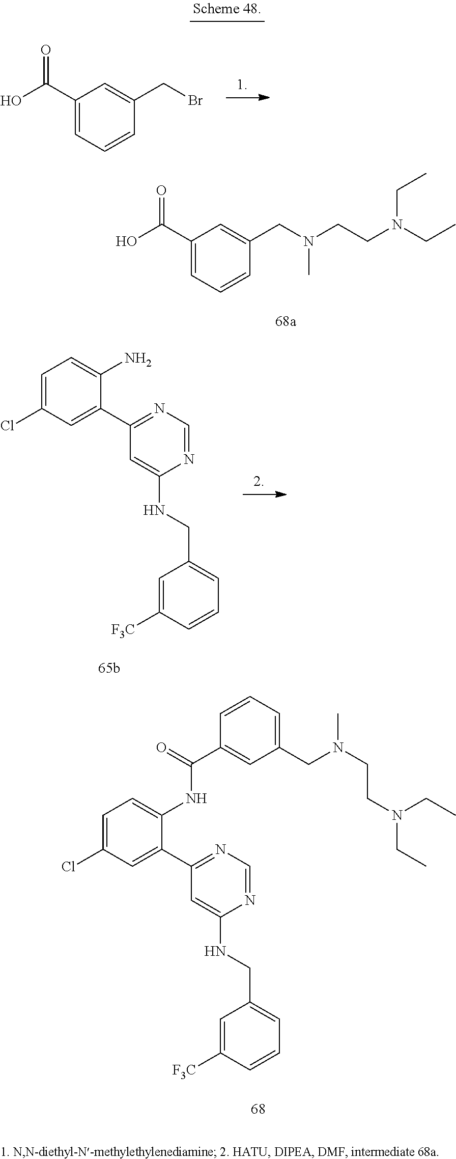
OC(C1=CC=CC(CN(CCN(CC)CC)C)=C1)=O.C1=C(Cl)C=C(C2=NC=NC(NCC3=CC=CC([F3C])=C3)=C2)C(N)=C1.C1=C(Cl)C=C(C2=NC=NC(NCC3=CC=CC([F3C])=C3)=C2)C(NC(C2=CC(CN(C)CCN(CC)CC)=CC=C2)=O)=C1.OC(C1=CC=CC(CBr)=C1)=O
